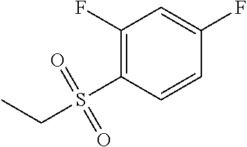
C1(F)=C(S(CC)(=O)=O)C=CC(F)=C1
